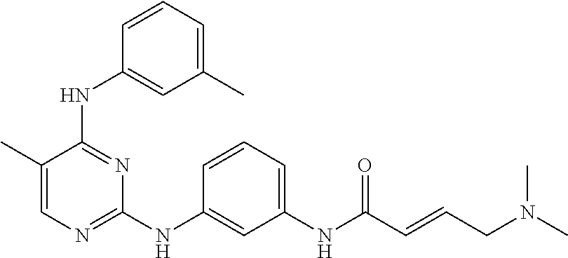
C1=C(C)C(NC2=CC(C)=CC=C2)=NC(NC2=CC(NC(C=CCN(C)C)=O)=CC=C2)=N1
